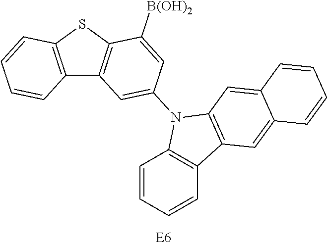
C12=C(SC3=C1C=C(N1C4=C(C=CC=C4)C4=C1C=C1C(=C4)C=CC=C1)C=C3[B(OH)2])C=CC=C2
